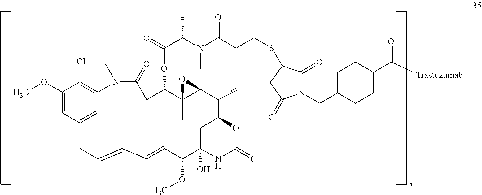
C1(OC)=CC2=CC(=C1Cl)N(C)C(=O)CC(OC(=O)C(N(C)C(=O)CCSC1C(=O)N(CC3CCC(C(=O)[Trastuzumab])CC3)C(=O)C1)C)C1(C)C(C(C)C3OC(=O)NC(O)(C(OC)C=CC=C(C)C2)C3)O1
